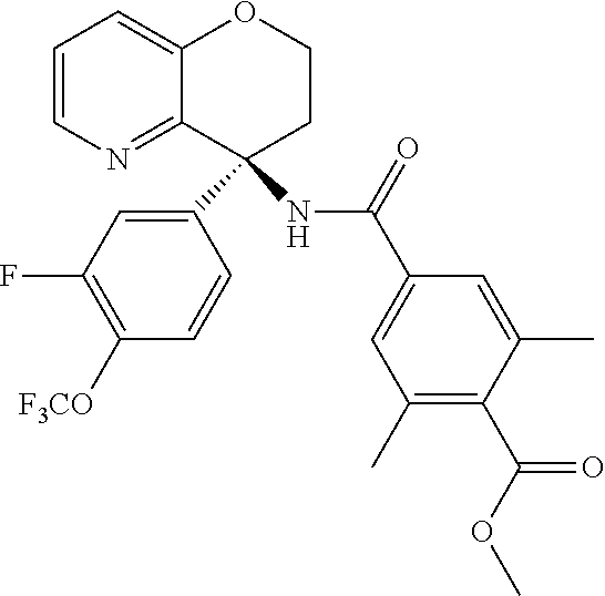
C12=CC=CN=C1C(C1=CC(F)=C([F3CO])C=C1)(NC(C1=CC(C)=C(C(=O)OC)C(C)=C1)=O)CCO2
